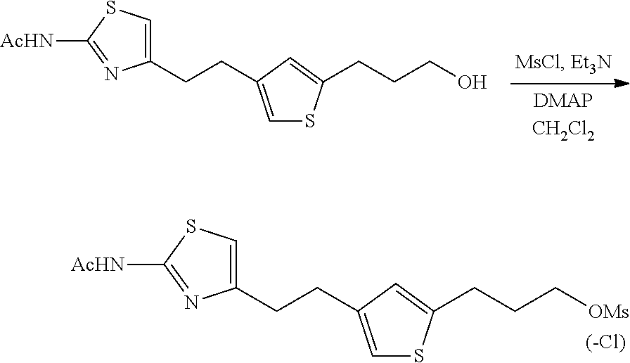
C1(CCC2=CSC(CCC[OMs])=C2)=CSC([AcHN])=N1.C1(CCC2=CSC(CCCO)=C2)=CSC([AcHN])=N1
